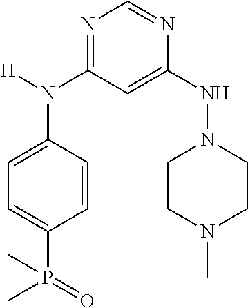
N1=C(N(C2=CC=C(P(=O)(C)C)C=C2)[H])C=C(NN2CCN(C)CC2)N=C1
